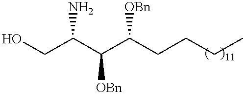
C(C(C(C(CCCC)[OBn])[OBn])N)O
